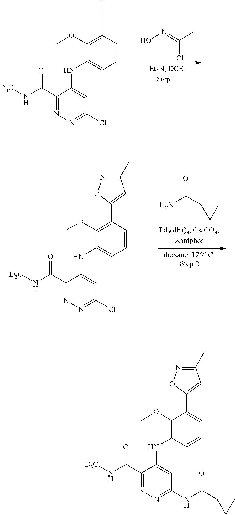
C(Cl)(=NO)C.C1(C(N[D3C])=O)=NN=C(Cl)C=C1NC1=CC=CC(C#C)=C1OC.O=C(C1CC1)N.C1(C(N[D3C])=O)=NN=C(Cl)C=C1NC1=CC=CC(C2=CC(C)=NO2)=C1OC.C1(C(N[D3C])=O)=NN=C(NC(C2CC2)=O)C=C1NC1=C(OC)C(C2=CC(C)=NO2)=CC=C1
